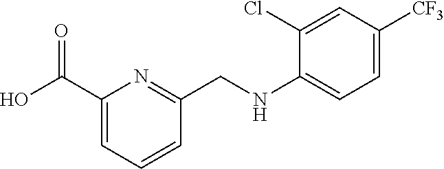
C1(C(O)=O)=CC=CC(CNC2=CC=C([CF3])C=C2Cl)=N1
